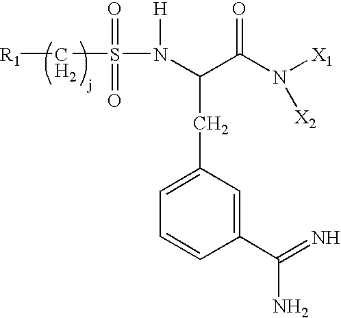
[R1]CS(N([H])C(CC1=CC=CC(C(=N)N)=C1)C(N([X1])[X2])=O)(=O)=O
